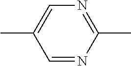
N1=C(C)N=CC(C)=C1
